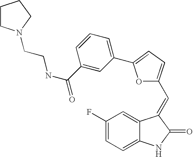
C1(F)=CC=C2C(=C1)C(=CC1=CC=C(C3=CC=CC(C(NCCN4CCCC4)=O)=C3)O1)C(=O)N2
